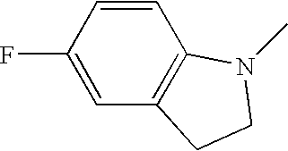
C1(F)=CC2=C(C=C1)N(C)CC2
